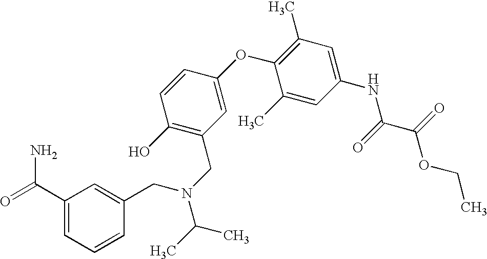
C1(NC(C(OCC)=O)=O)=CC(C)=C(OC2=CC(CN(C(C)C)CC3=CC(C(=O)N)=CC=C3)=C(O)C=C2)C(C)=C1
